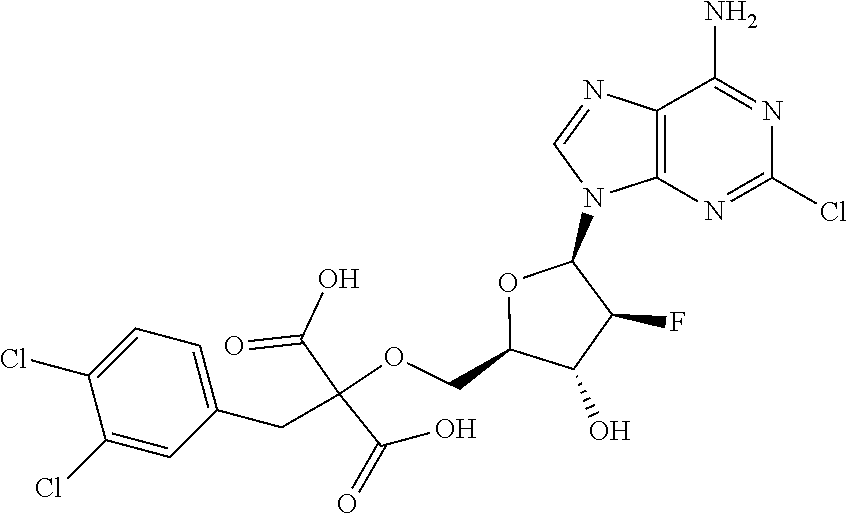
C12=C(N=C(Cl)N=C1N)N(C1OC(COC(C(O)=O)(C(O)=O)CC3=CC=C(Cl)C(Cl)=C3)C(O)C1F)C=N2
